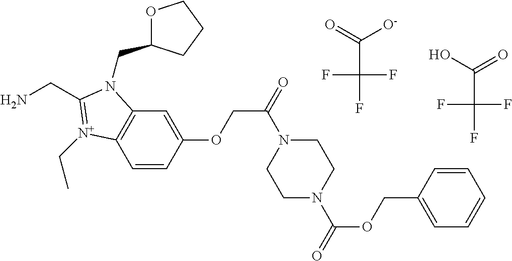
C1=CC(OCC(N2CCN(C(OCC3=CC=CC=C3)=O)CC2)=O)=CC2=C1[N+](CC)=C(CN)N2CC1OCCC1.O=C(C(F)(F)F)[O-].OC(C(F)(F)F)=O
